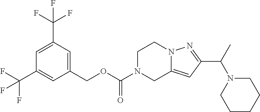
C1(COC(N2CC3=CC(C(C)N4CCCCC4)=NN3CC2)=O)=CC(C(F)(F)F)=CC(C(F)(F)F)=C1
